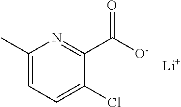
C1(C)=CC=C(Cl)C(C([O-])=O)=N1.[Li]
